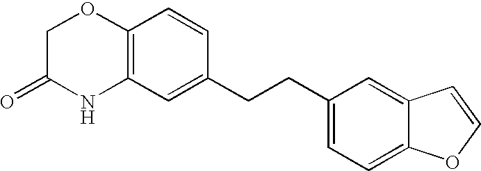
C12=C(C=C(CCC3=CC=C4C(=C3)C=CO4)C=C1)NC(=O)CO2
